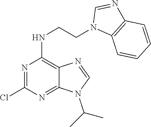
N1=CN(C(C)C)C2=NC(Cl)=NC(NCCN3C4=C(C=CC=C4)N=C3)=C12
